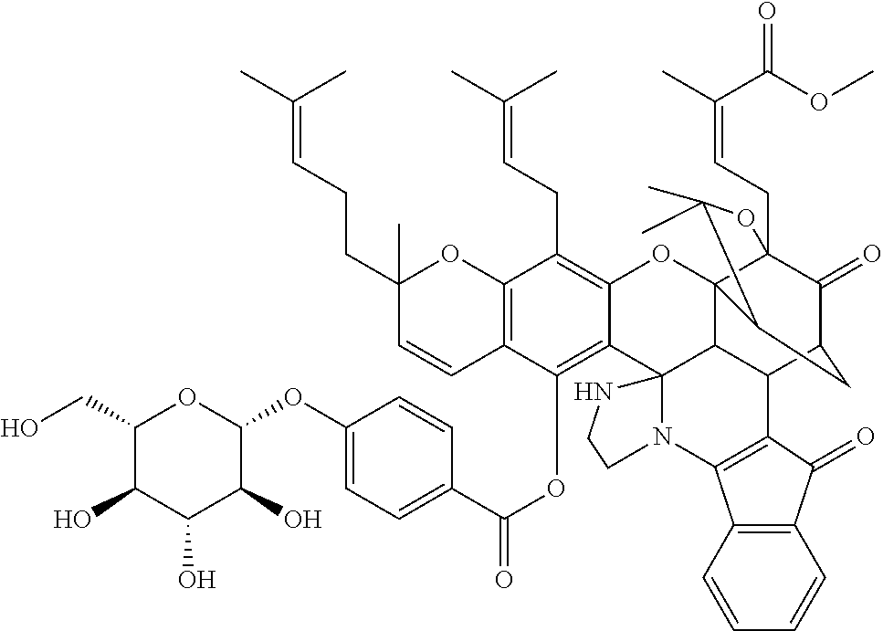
C12=C(C(OC(C3=CC=C(OC4C(O)C(O)C(O)C(CO)O4)C=C3)=O)=C3C(=C1CC=C(C)C)OC14C5(CC=C(C)C(OC)=O)C(=O)C(CC1C(C)(C)O5)C1C4C34N(CCN4)C3=C1C(=O)C1=C3C=CC=C1)C=CC(CCC=C(C)C)(C)O2
